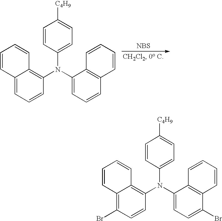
[NBS].C12=CC=CC(N(C3=CC=CC4=C3C=CC=C4)C3=CC=C([C4H9])C=C3)=C1C=CC=C2.C12=C(Br)C=CC(N(C3=CC=C(Br)C4=C3C=CC=C4)C3=CC=C([C4H9])C=C3)=C1C=CC=C2
